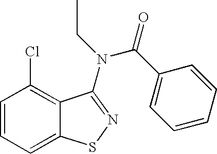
C1=CC=C2C(=C1Cl)C(N(CC)C(C1=CC=CC=C1)=O)=NS2
